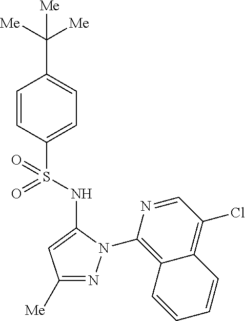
C1(C([Me])([Me])[Me])=CC=C(S(=O)(=O)NC2=CC([Me])=NN2C2=C3C(=C(Cl)C=N2)C=CC=C3)C=C1
